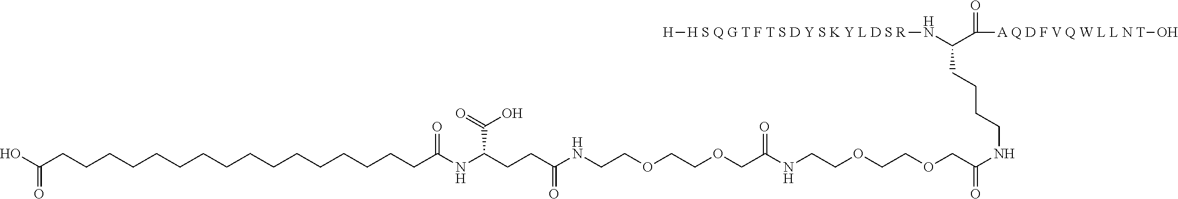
N(C(C([A Q D F V Q W L L N T]O)=O)CCCCNC(COCCOCCNC(COCCOCCNC(CCC(NC(CCCCCCCCCCCCCCCCC(O)=O)=O)C(O)=O)=O)=O)=O)[H S Q G T F T S D Y S K Y L D S R][H]
